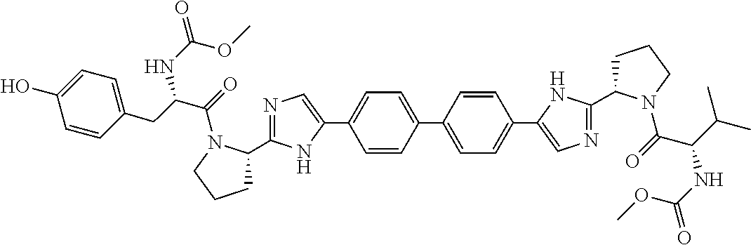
C1=C(C2=CC=C(C3=CN=C(C4CCCN4C(=O)C(NC(OC)=O)C(C)C)N3)C=C2)C=CC(C2=CN=C(C3CCCN3C(=O)C(NC(OC)=O)CC3=CC=C(O)C=C3)N2)=C1
